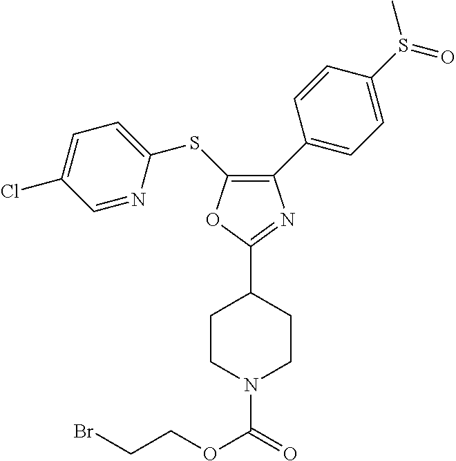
C1(C2=CC=C(S(C)=O)C=C2)=C(SC2=CC=C(Cl)C=N2)OC(C2CCN(C(=O)OCCBr)CC2)=N1
